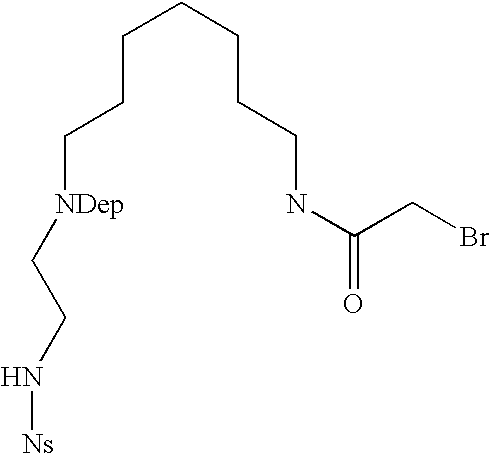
C([NDep]CCN[Ns])CCCCCCNC(=O)CBr
